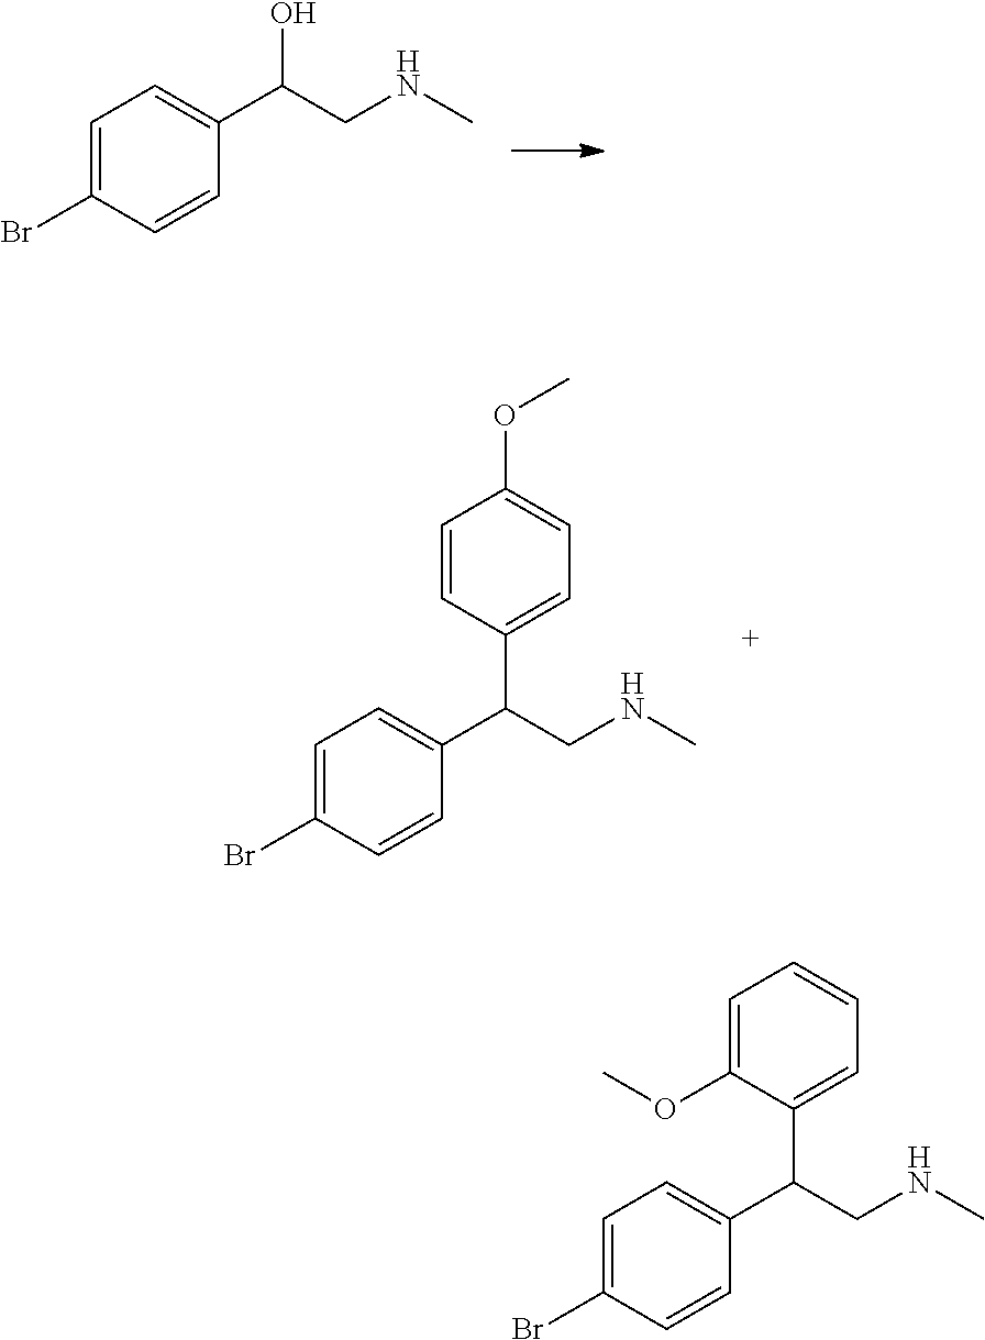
C1=C(Br)C=CC(C(CNC)O)=C1.C1=C(Br)C=CC(C(CNC)C2=CC=CC=C2OC)=C1.C1=C(Br)C=CC(C(CNC)C2=CC=C(OC)C=C2)=C1
